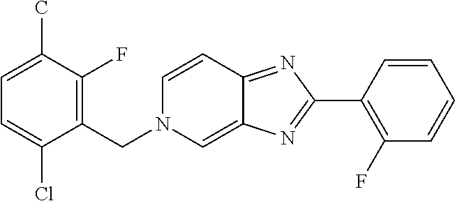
C1=C(C)C(F)=C(CN2C=C3C(=NC(C4=C(F)C=CC=C4)=N3)C=C2)C(Cl)=C1
